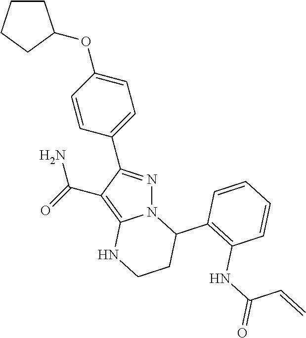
N12N=C(C3=CC=C(OC4CCCC4)C=C3)C(C(=O)N)=C1NCCC2C1=C(NC(=O)C=C)C=CC=C1
